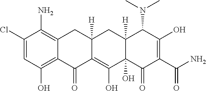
C1(Cl)=CC(O)=C2C(=C1N)CC1([H])C(=C(O)C3(O)C([H])(C1)C(N(C)C)C(O)=C(C(N)=O)C3=O)C2=O
